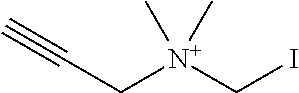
C([N+](CI)(C)C)C#C
